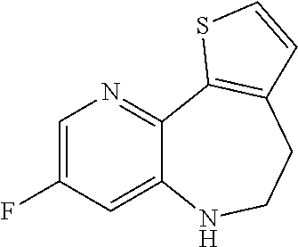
C1=C(F)C=C2C(=N1)C1=C(CCN2)C=CS1
